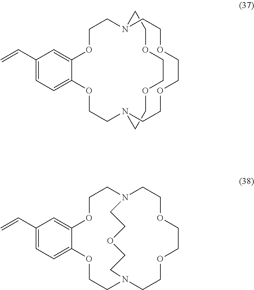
C1CN2CCOCCOCCN(CCOCCO1)CCOC1=CC(C=C)=CC=C1OCC2.C1(C=C)=CC=C2C(=C1)OCCN1CCOCCOCCN(CCO2)CCOCC1
